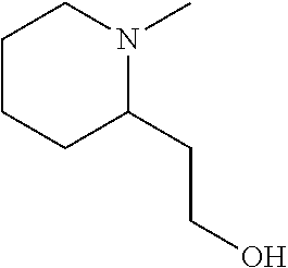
C1CN(C)C(CCO)CC1
